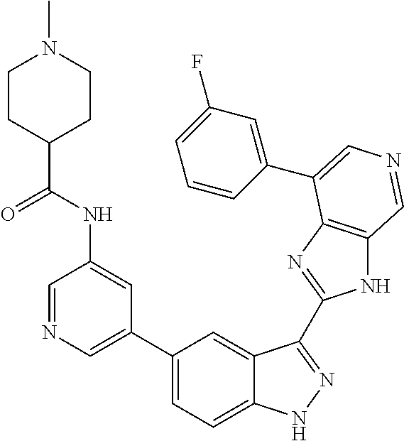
C1(C2=CN=CC(NC(C3CCN(C)CC3)=O)=C2)=CC=C2C(=C1)C(C1=NC3=C(N1)C=NC=C3C1=CC(F)=CC=C1)=NN2
